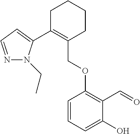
C1C(C2=CC=NN2CC)=C(COC2=C(C=O)C(O)=CC=C2)CCC1
